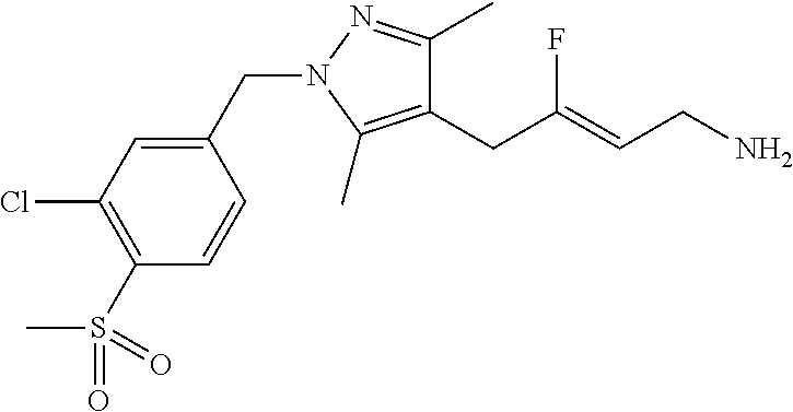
C1(CC(=CCN)F)=C(C)N(CC2=CC(Cl)=C(S(C)(=O)=O)C=C2)N=C1C
